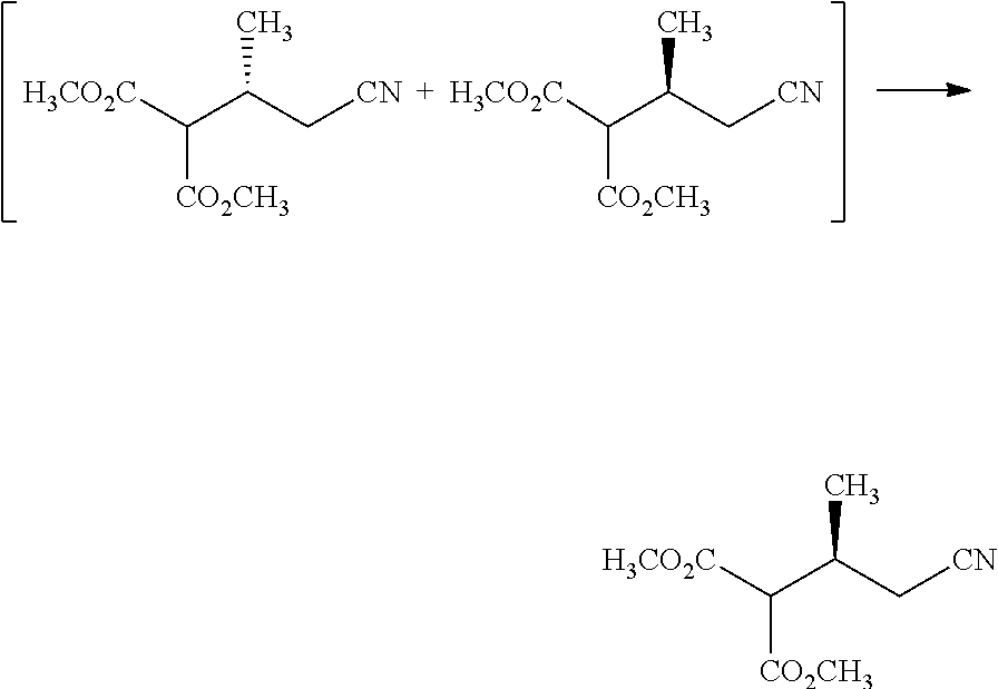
C([CO2CH3])(C(C[CN])C)[H3CO2C].[H3CO2C]C(C(C[CN])C)[CO2CH3].C([CO2CH3])(C(C[CN])C)[H3CO2C]
